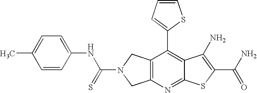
C12=C(N=C3C(=C1C1=CC=CS1)C(N)=C(C(N)=O)S3)CN(C(=S)NC1=CC=C(C)C=C1)C2
